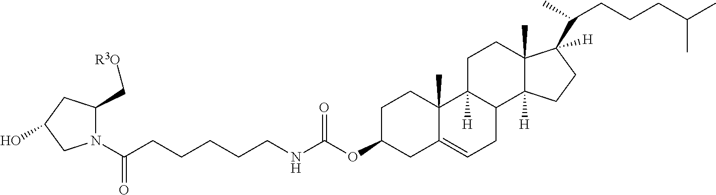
C1(C[R3O])CC(O)CN1C(CCCCCNC(OC1CC2=CCC3C([H])(C2(C)CC1)CCC1(C)C3([H])CCC1(C(CCCC(C)C)C)[H])=O)=O
